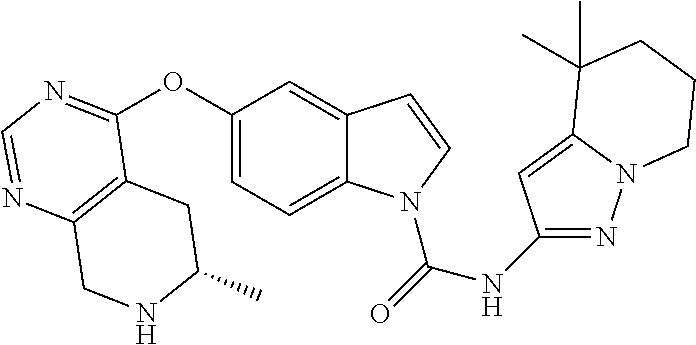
C12=C(C(OC3=CC=C4C(=C3)C=CN4C(=O)NC3=NN4C(=C3)C(C)(C)CCC4)=NC=N1)CC(C)NC2
